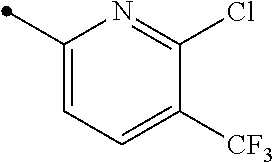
C1(Cl)=NC(C)=CC=C1[CF3]
